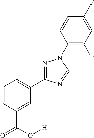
C1=CC=C(C2=NN(C3=C(F)C=C(F)C=C3)C=N2)C=C1C(=O)O[H]
